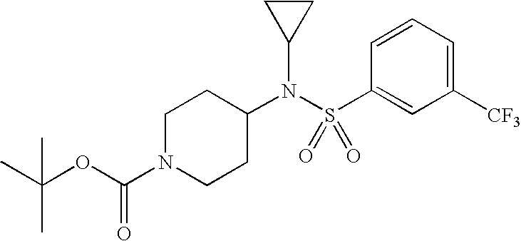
C1([CF3])=CC=CC(S(N(C2CCN(C(OC(C)(C)C)=O)CC2)C2CC2)(=O)=O)=C1
